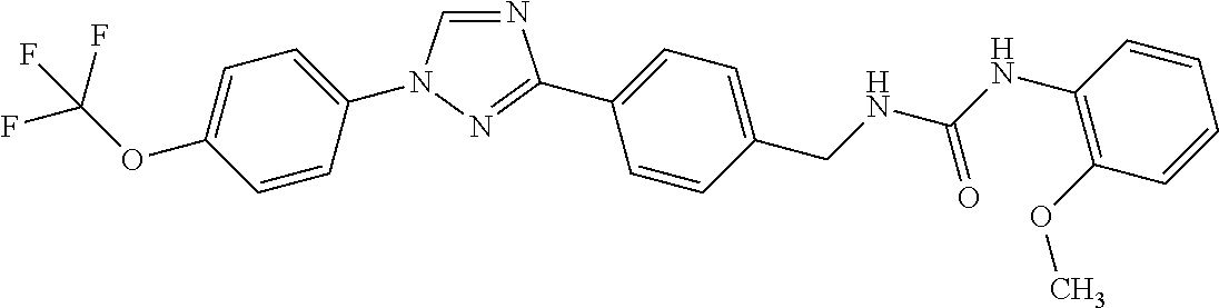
C1=C(OC(F)(F)F)C=CC(N2C=NC(C3=CC=C(CNC(NC4=C(OC)C=CC=C4)=O)C=C3)=N2)=C1
